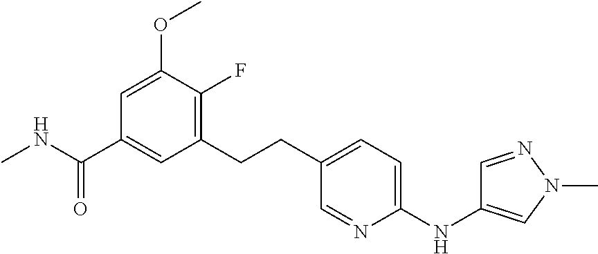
CNC(C1=CC(CCC2=CC=C(NC3=CN(C)N=C3)N=C2)=C(F)C(OC)=C1)=O
